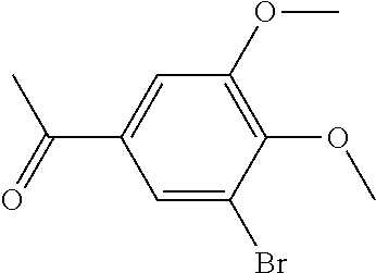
C1(OC)=C(OC)C(Br)=CC(C(=O)C)=C1
